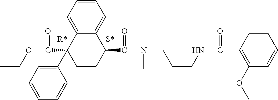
C1=C2C(=CC=C1)C(C(=O)N(CCCNC(=O)C1=C(OC)C=CC=C1)C)CCC2(C1=CC=CC=C1)C(=O)OCC
